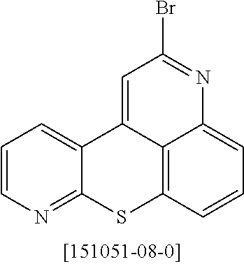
C12=CC=CN=C1SC1=C3C2=CC(Br)=NC3=CC=C1
